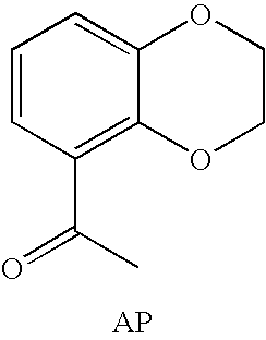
C1=CC(C(=O)C)=C2C(=C1)OCCO2
